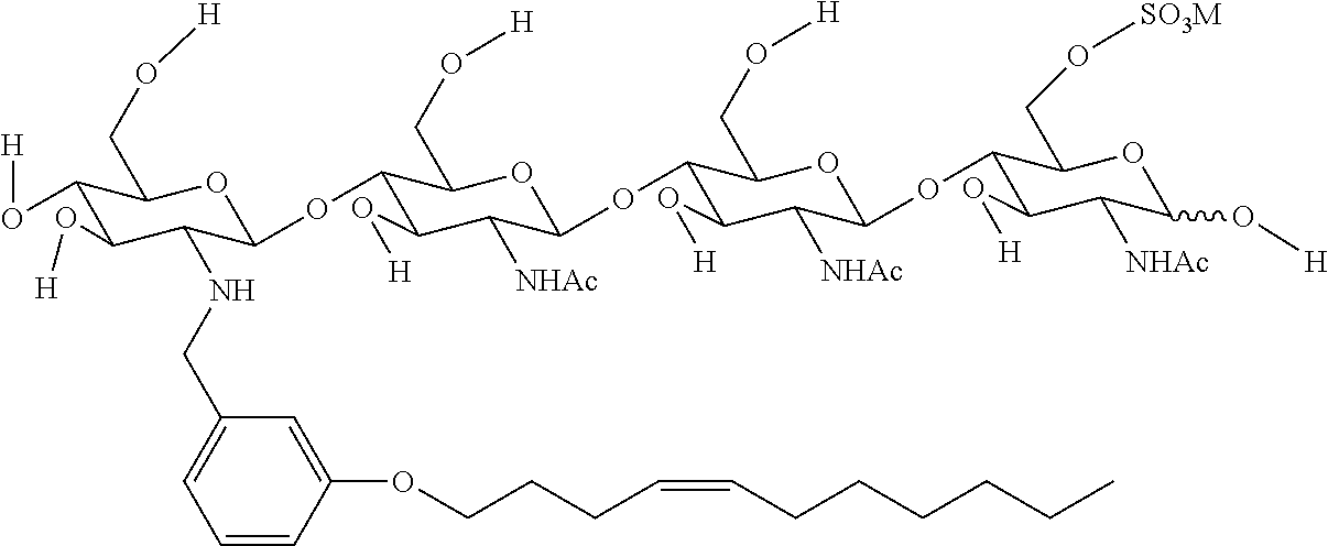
C1(O[H])C(O[H])C(NCC2=CC=CC(OCCCC=CCCCCCC)=C2)C(OC2C(O[H])C([NHAc])C(OC3C(O[H])C([NHAc])C(OC4C(O[H])C([NHAc])C(O[H])OC4CO[SO3M])OC3CO[H])OC2CO[H])OC1CO[H]
